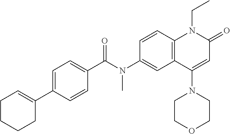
N(C1=CC2=C(C=C1)N(CC)C(=O)C=C2N1CCOCC1)(C(C1=CC=C(C2=CCCCC2)C=C1)=O)C
